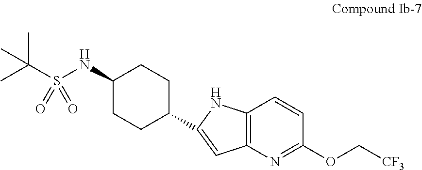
C1(NS(C(C)(C)C)(=O)=O)CCC(C2=CC3=C(C=CC(OC[CF3])=N3)N2)CC1
